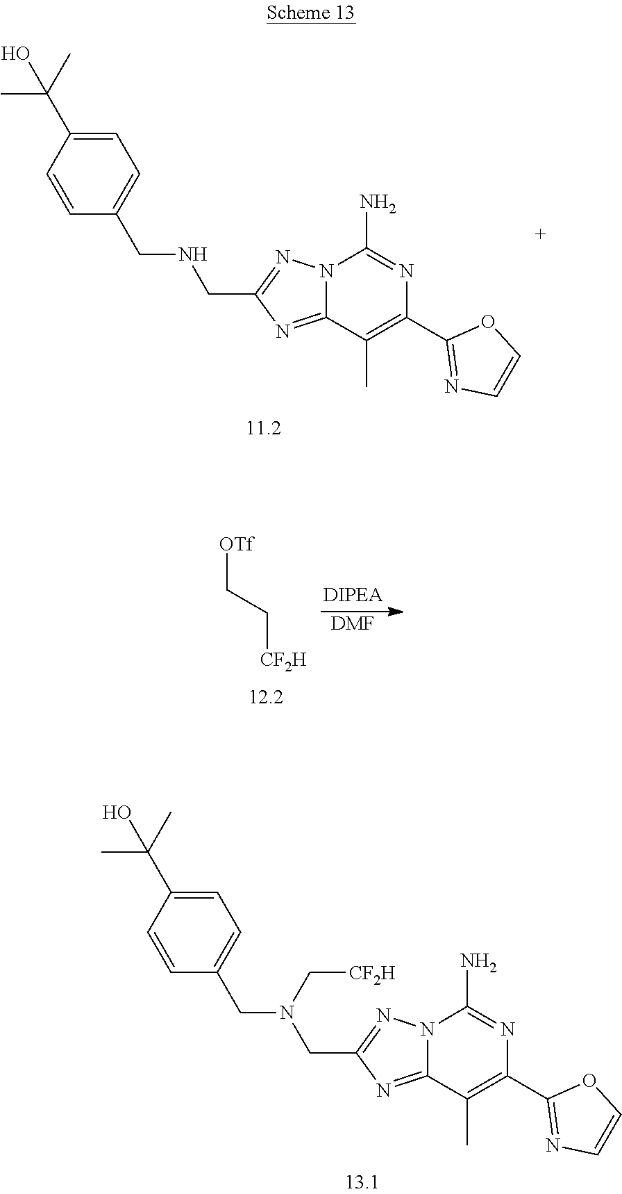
C1=CC(C(C)(C)O)=CC=C1CNCC1=NN2C(=N1)C(C)=C(C1=NC=CO1)N=C2N.[DMF].[OTf]CC[CF2H].C1=CC(C(C)(C)O)=CC=C1CN(CC1=NN2C(=N1)C(C)=C(C1=NC=CO1)N=C2N)C[CF2H]
